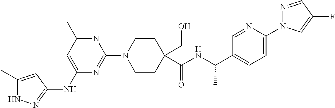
N1C(C)=CC(NC2=CC(C)=NC(N3CCC(C(NC(C4=CC=C(N5N=CC(F)=C5)N=C4)C)=O)(CO)CC3)=N2)=N1
